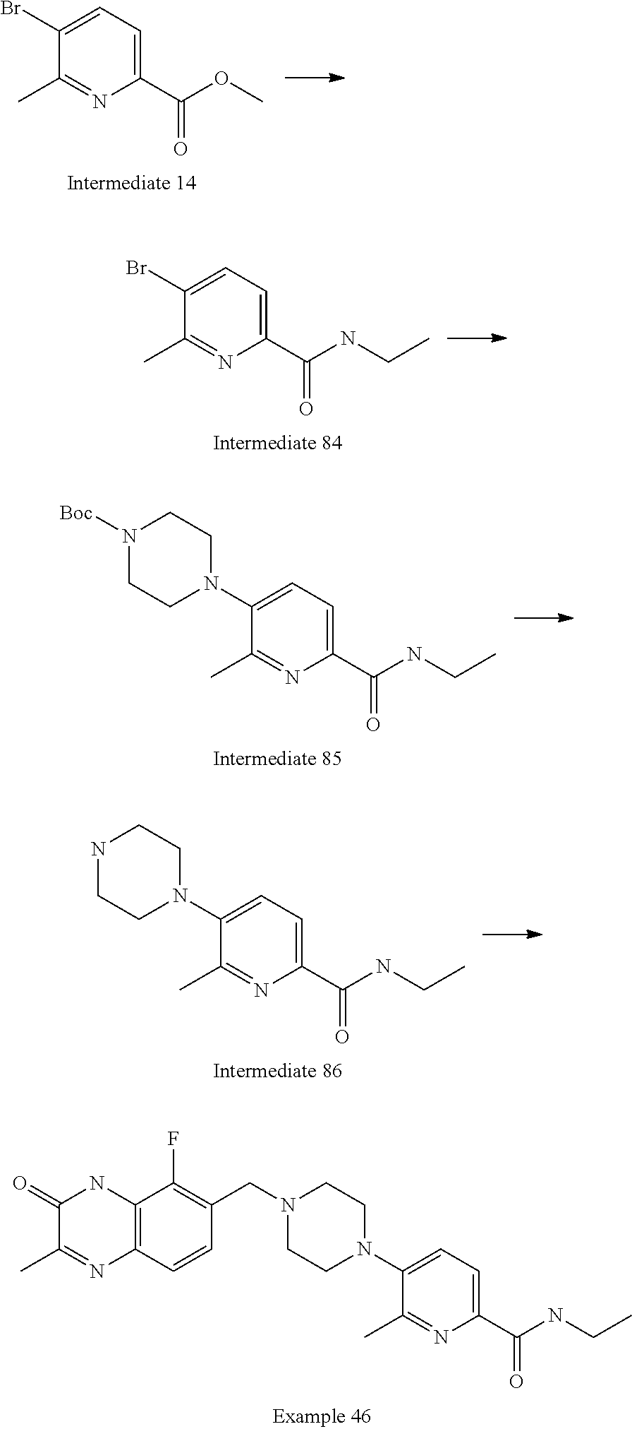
C1(N2CCN(CC3=C(F)C4=C(C=C3)N=C(C)C(=O)N4)CC2)=CC=C(C(NCC)=O)N=C1C.C1(Br)=CC=C(C(OC)=O)N=C1C.C1(Br)=CC=C(C(NCC)=O)N=C1C.C1(N2CCN([Boc])CC2)=CC=C(C(NCC)=O)N=C1C.C1(N2CCNCC2)=CC=C(C(NCC)=O)N=C1C
